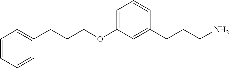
C(OC1=CC=CC(CCCN)=C1)CCC1=CC=CC=C1
